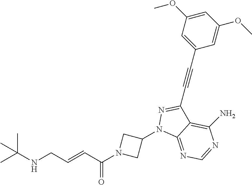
C(NCC=CC(N1CC(N2C3=NC=NC(N)=C3C(C#CC3=CC(OC)=CC(OC)=C3)=N2)C1)=O)(C)(C)C
